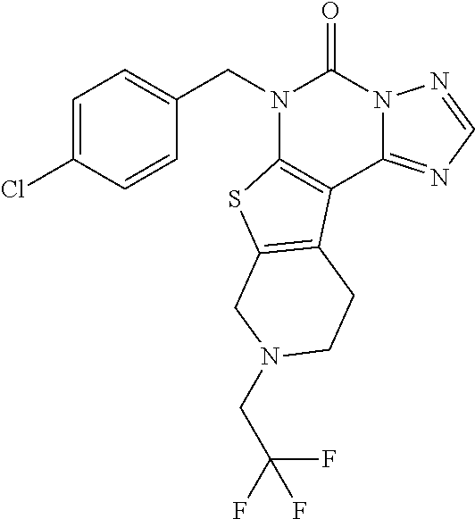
C1=C(Cl)C=CC(CN2C3=C(C4=NC=NN4C2=O)C2=C(S3)CN(CC(F)(F)F)CC2)=C1
